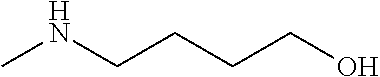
C(CCNC)CO
